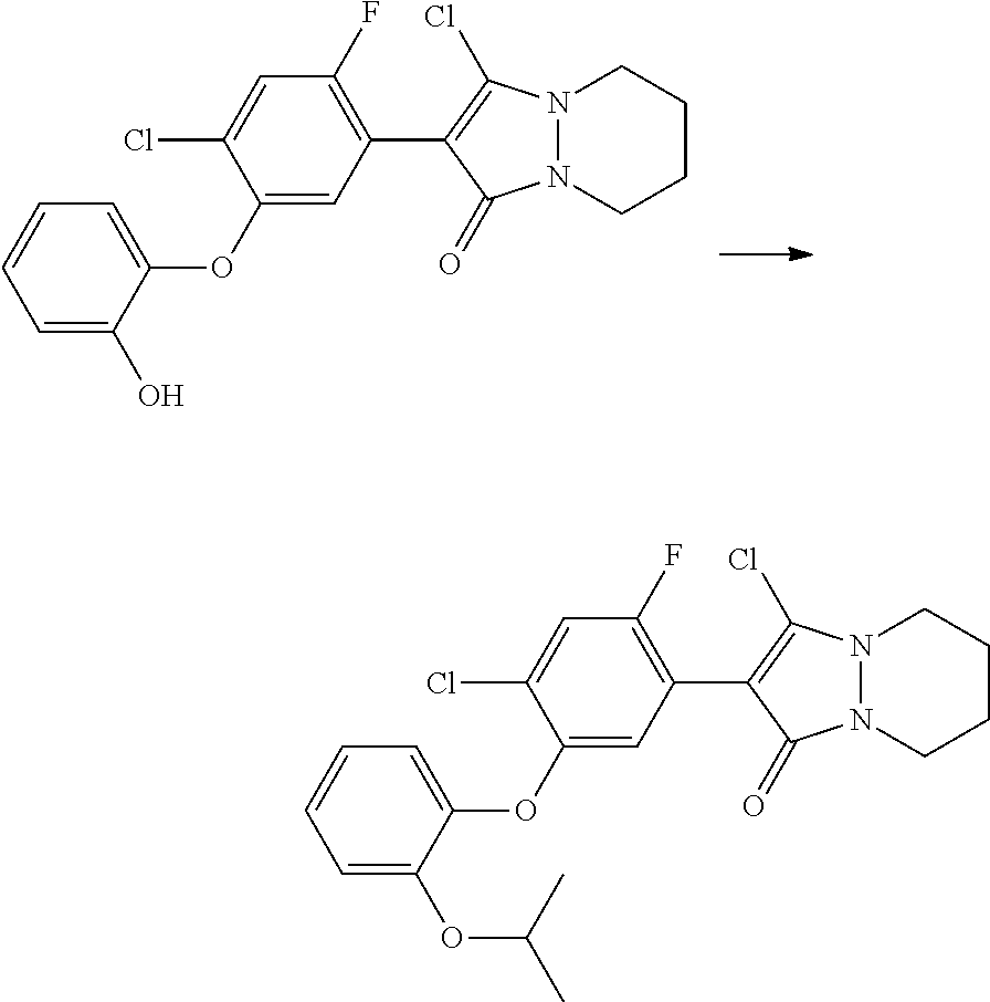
C1=C(O)C(OC2=CC(C3=C(Cl)N4N(C3=O)CCCC4)=C(F)C=C2Cl)=CC=C1.C1=C(OC(C)C)C(OC2=CC(C3=C(Cl)N4N(C3=O)CCCC4)=C(F)C=C2Cl)=CC=C1
